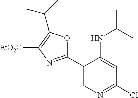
C1(C2=NC([EtO2C])=C(C(C)C)O2)=CN=C(Cl)C=C1NC(C)C
